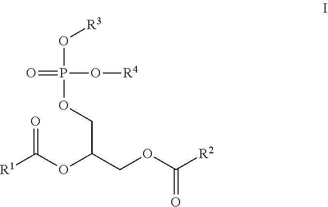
O=P(O[R3])(O[R4])OCC(OC([R1])=O)COC([R2])=O
